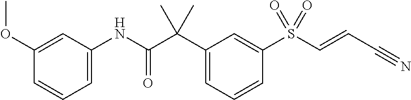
C1(C(C(NC2=CC=CC(OC)=C2)=O)(C)C)=CC=CC(S(C=CC#N)(=O)=O)=C1
